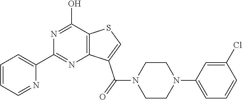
C1(C2=NC3=C(C(O)=N2)SC=C3C(N2CCN(C3=CC=CC(Cl)=C3)CC2)=O)=CC=CC=N1
